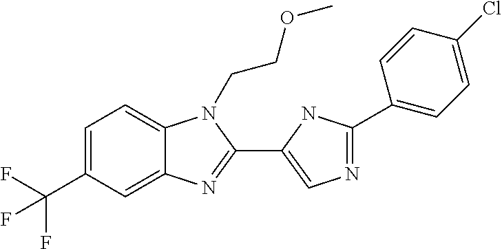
C1=C(C(F)(F)F)C=C2C(=C1)N(CCOC)C(C1=CN=C(C3=CC=C(Cl)C=C3)N1)=N2
